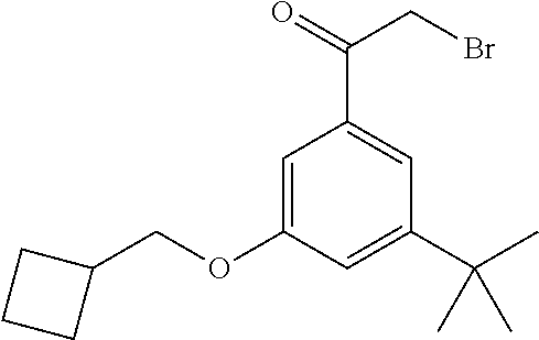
C1=C(OCC2CCC2)C=C(C(C)(C)C)C=C1C(=O)CBr
